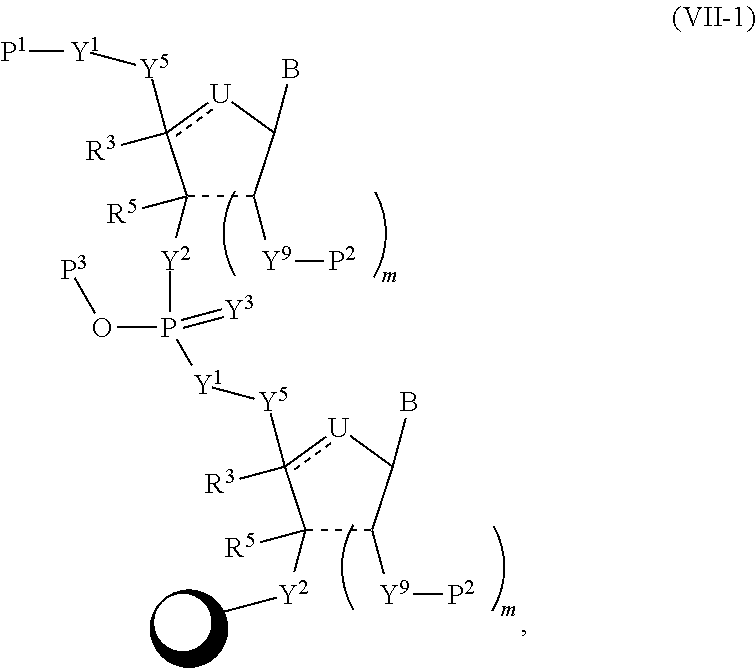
C1([Y2]P(O[P3])([Y1][Y5]c2([R3])[U]C(B)C([Y9][P2])C2([Y2]C)[R5])=[Y3])([R5])C([Y9][P2])C(B)[U]c1([Y5][Y1][P1])[R3]
